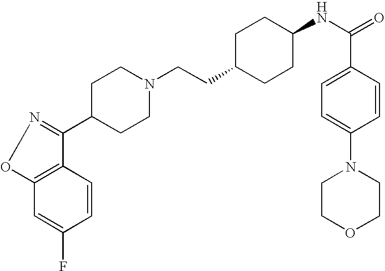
C12=C(C=CC(F)=C1)C(C1CCN(CCC3CCC(NC(=O)C4=CC=C(N5CCOCC5)C=C4)CC3)CC1)=NO2
